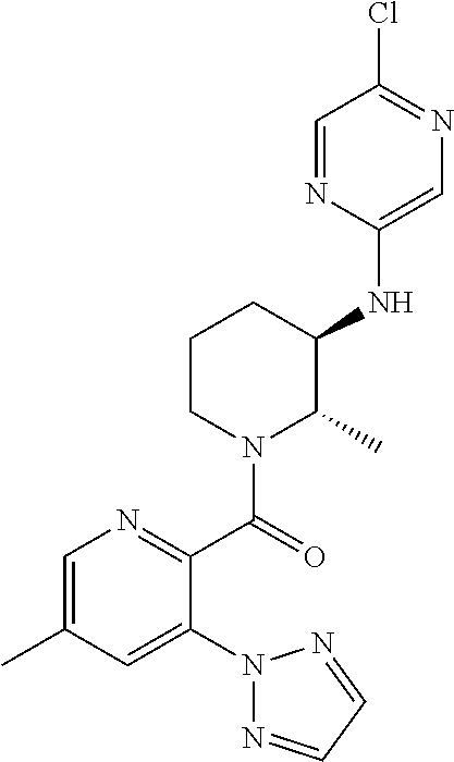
C1(NC2C(C)N(C(=O)C3=NC=C(C)C=C3N3N=CC=N3)CCC2)=CN=C(Cl)C=N1
